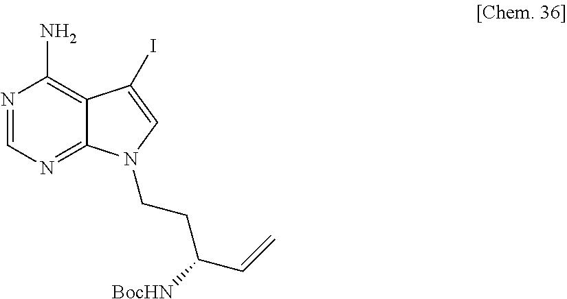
N1=CN=C2C(=C1N)C(I)=CN2CCC(C=C)[BocHN]
